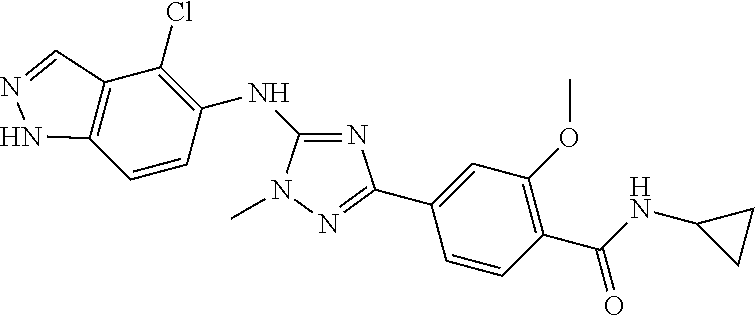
C12=C(C=CC(NC3=NC(C4=CC(OC)=C(C(NC5CC5)=O)C=C4)=NN3C)=C1Cl)NN=C2
